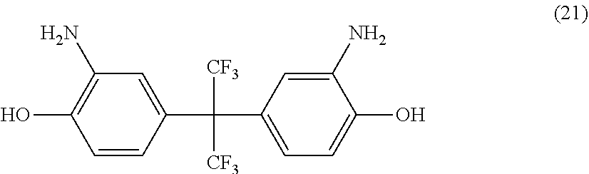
C1(C([CF3])([CF3])C2=CC=C(O)C(N)=C2)=CC(N)=C(O)C=C1
